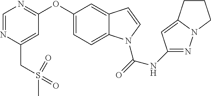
O(C1=CC=C2C(=C1)C=CN2C(NC1=NN2C(=C1)CCC2)=O)C1=NC=NC(CS(C)(=O)=O)=C1
